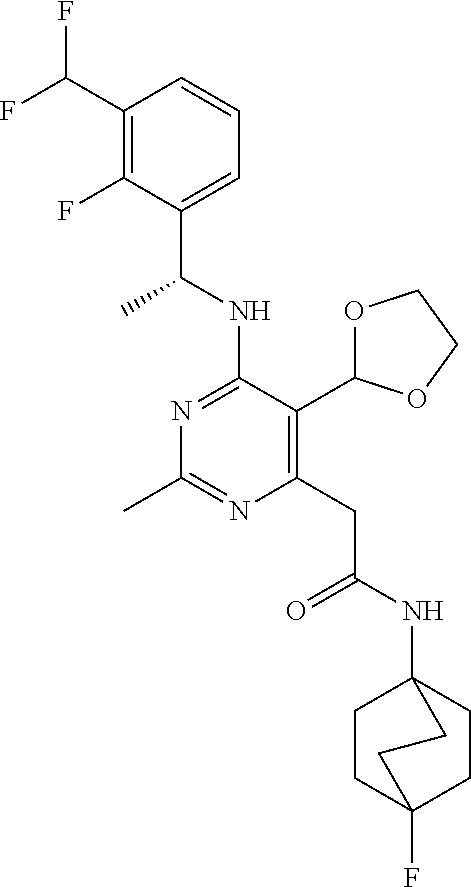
N1=C(NC(C)C2=CC=CC(C(F)F)=C2F)C(C2OCCO2)=C(CC(=O)NC23CCC(F)(CC2)CC3)N=C1C
